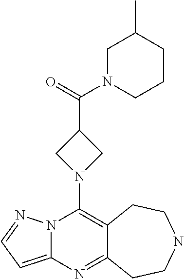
N12C(=CC=N1)N=C1C(=C2N2CC(C(=O)N3CCCC(C)C3)C2)CCNCC1
